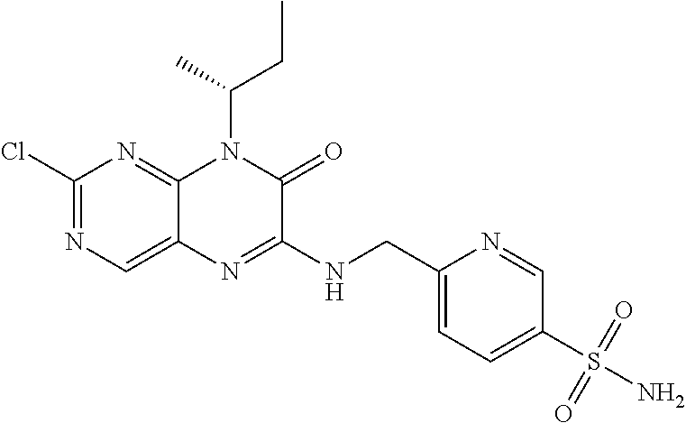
C1(Cl)=NC=C2C(=N1)N(C(C)CC)C(=O)C(NCC1=CC=C(S(N)(=O)=O)C=N1)=N2
